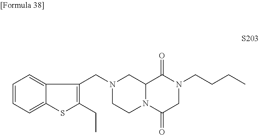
C1=CC=C2C(=C1)C(CN1CCN3C(C1)C(=O)N(CCCC)CC3=O)=C(CC)S2
